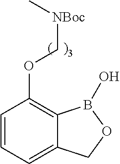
C1=CC=C2C(=C1OC[NBoc]C)B(O)OC2
